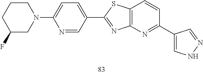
N1(C2=CC=C(C3=NC4=C(C=CC(C5=CNN=C5)=N4)S3)C=N2)CCCC(F)C1
